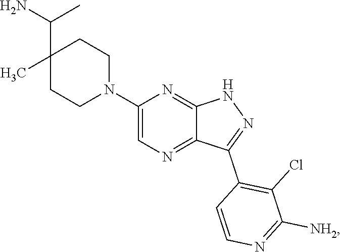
C1(C(N)C)(C)CCN(C2=CN=C3C(=N2)NN=C3C2=C(Cl)C([NH2])=NC=C2)CC1
